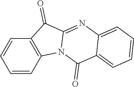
C1=CC=CC2=C1C(=O)C1=NC3=CC=CC=C3C(=O)N21
